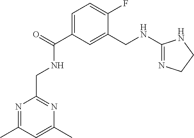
C1=C(C(=O)NCC2=NC(C)=CC(C)=N2)C=C(CNC2=NCCN2)C(F)=C1
